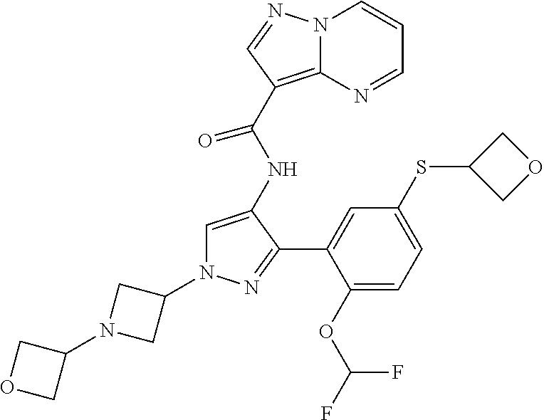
C1=C(NC(C2=C3N(C=CC=N3)N=C2)=O)C(C2=CC(SC3COC3)=CC=C2OC(F)F)=NN1C1CN(C2COC2)C1
